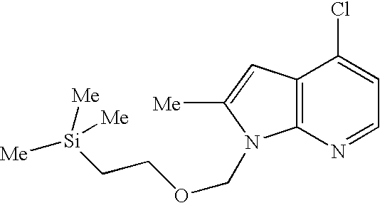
C1(Cl)=CC=NC2=C1C=C([Me])N2COCC[Si]([Me])([Me])[Me]
